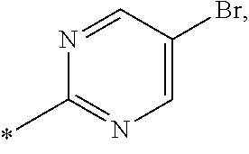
N1=CC(Br)=CN=C1C
